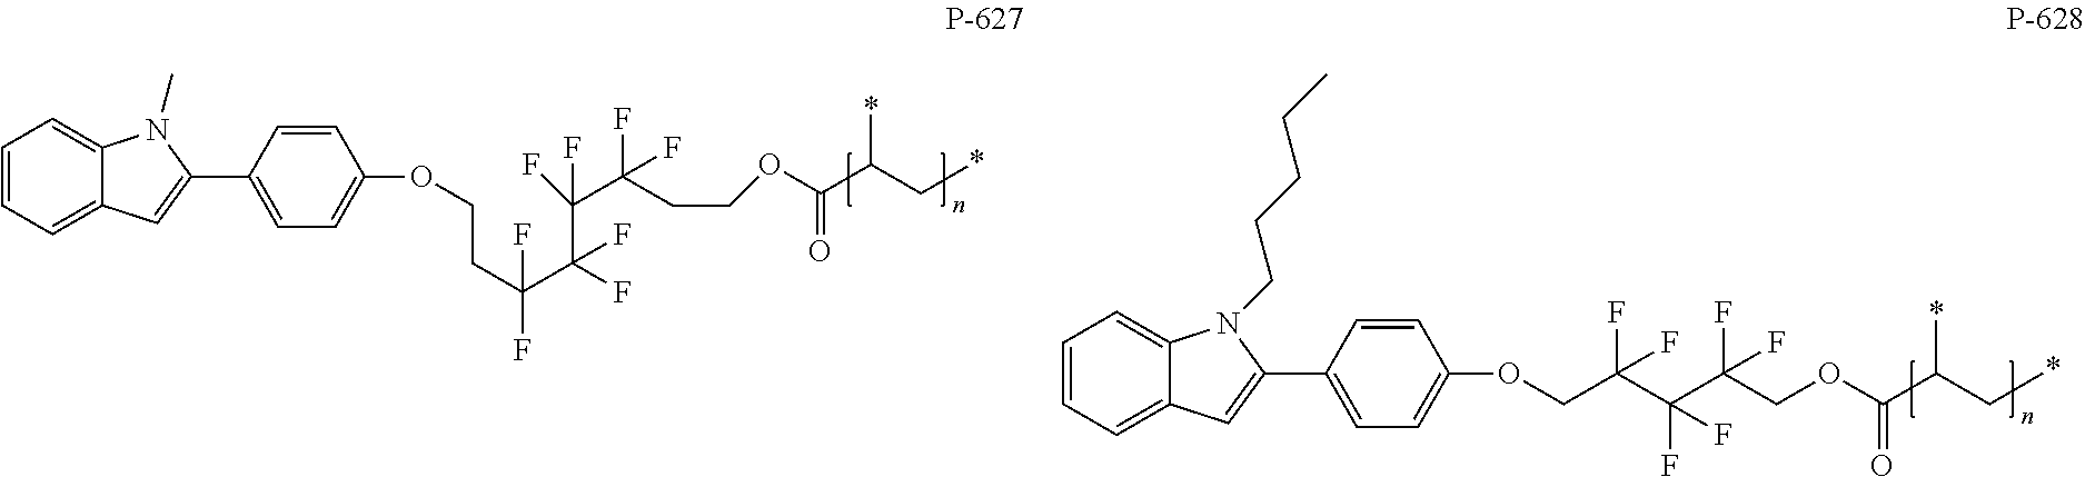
C1=CC=C2C(=C1)N(CCCCC)C(C1=CC=C(OCC(C(C(COC(C(*)C*)=O)(F)F)(F)F)(F)F)C=C1)=C2.C1=CC=C2C(=C1)N(C)C(C1=CC=C(OCCC(F)(C(F)(C(F)(C(CCOC(C(*)C*)=O)(F)F)F)F)F)C=C1)=C2
